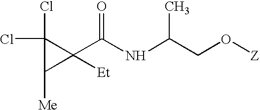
C1(Cl)(Cl)C([Me])C1(C(NC(CO[Z])C)=O)[Et]
